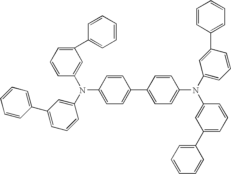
C1=CC(C2=CC=C(N(C3=CC(C4=CC=CC=C4)=CC=C3)C3=CC=CC(C4=CC=CC=C4)=C3)C=C2)=CC=C1N(C1=CC(C2=CC=CC=C2)=CC=C1)C1=CC(C2=CC=CC=C2)=CC=C1
